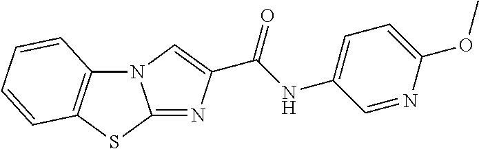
N12C3=C(SC1=NC(C(NC1=CC=C(OC)N=C1)=O)=C2)C=CC=C3
